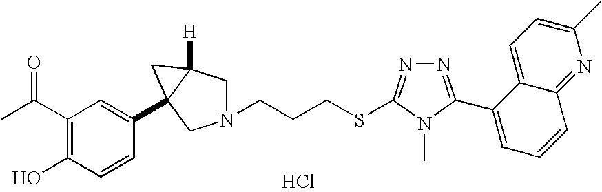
C(N1CC2([H])C(C3=CC(C(C)=O)=C(O)C=C3)(C1)C2)CCSC1=NN=C(C2=CC=CC3=NC(C)=CC=C23)N1C.Cl
